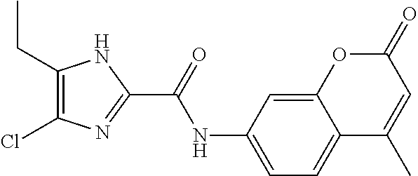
C1(CC)=C(Cl)N=C(C(=O)NC2=CC=C3C(=C2)OC(=O)C=C3C)N1
